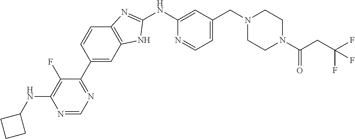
C1=CC(C2=NC=NC(NC3CCC3)=C2F)=CC2=C1N=C(NC1=CC(CN3CCN(C(CC(F)(F)F)=O)CC3)=CC=N1)N2
